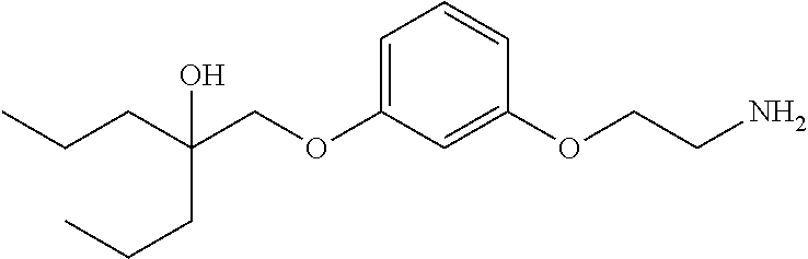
C(COC1=CC=CC(OCCN)=C1)(CCC)(CCC)O
